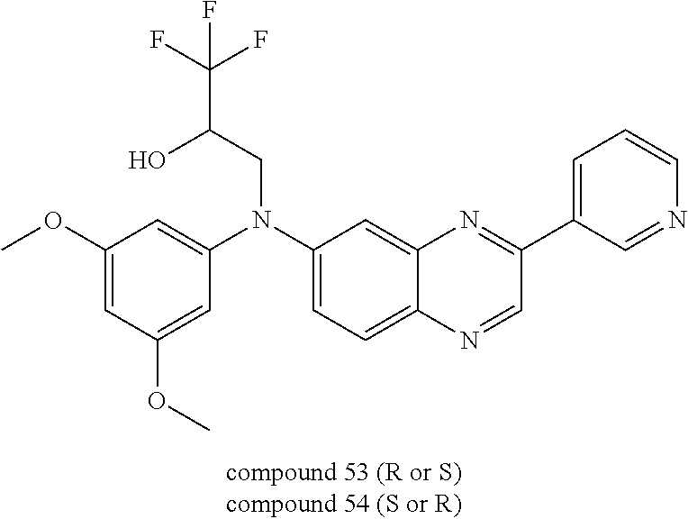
C1=C(N(C2=CC=C3C(=C2)N=C(C2=CC=CN=C2)C=N3)CC(C(F)(F)F)O)C=C(OC)C=C1OC
